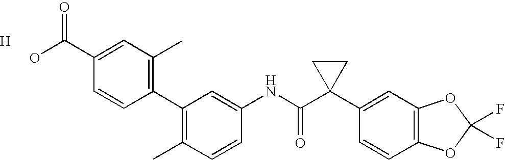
C1(C2=C(C)C=C(C(O)=O)C=C2)=C(C)C=CC(NC(C2(C3=CC4=C(C=C3)OC(F)(F)O4)CC2)=O)=C1.[H]
